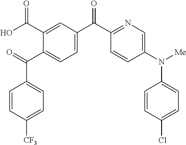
C1(C(C2=CC=C(C(C3=NC=C(N([Me])C4=CC=C(Cl)C=C4)C=C3)=O)C=C2C(O)=O)=O)=CC=C([CF3])C=C1
